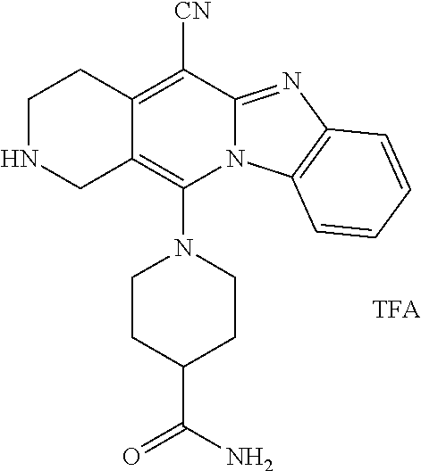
[TFA].C12=C(N3CCC(C(N)=O)CC3)N3C(=NC4=C3C=CC=C4)C([CN])=C1CCNC2
